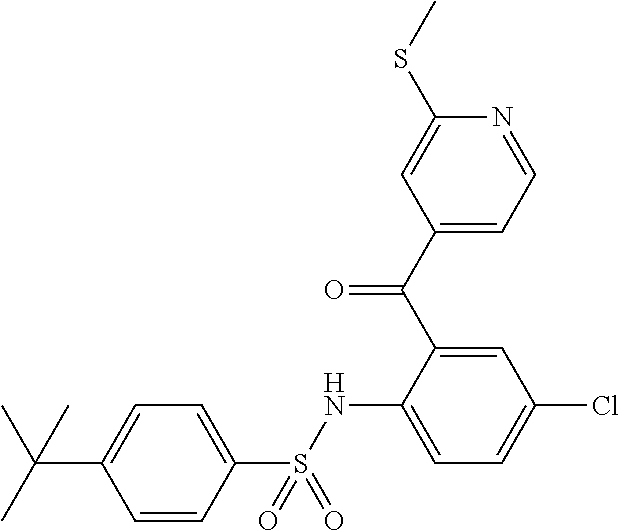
C1=C(NS(C2=CC=C(C(C)(C)C)C=C2)(=O)=O)C(C(C2=CC=NC(SC)=C2)=O)=CC(Cl)=C1
